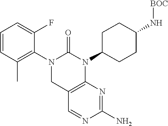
C12=C(N(C3CCC(N[BOC])CC3)C(=O)N(C3=C(C)C=CC=C3F)C1)N=C(N)N=C2
